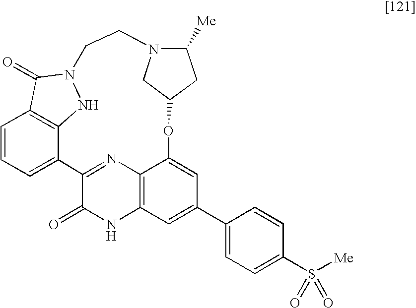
C1=CC=C2C3=C1C(=O)N(N3)CCN1C([Me])CC(OC3=CC(C4=CC=C(S([Me])(=O)=O)C=C4)=CC4=C3N=C2C(=O)N4)C1
